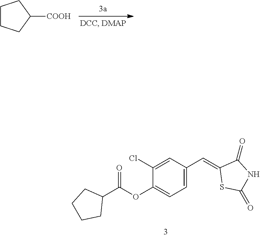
C1([COOH])CCCC1.C1(Cl)=CC(C=C2SC(=O)NC2=O)=CC=C1OC(C1CCCC1)=O
